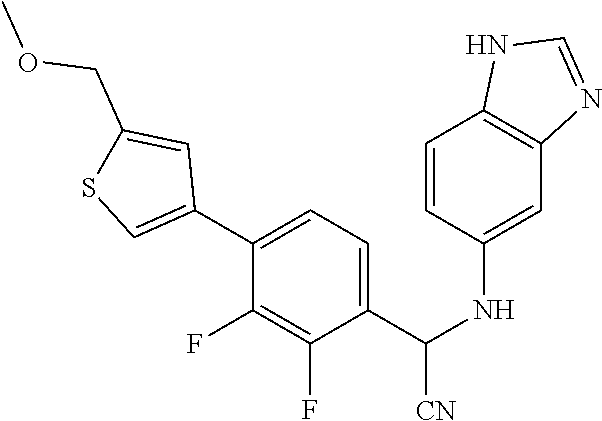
C1(C2=CSC(COC)=C2)=CC=C(C(NC2=CC3=C(C=C2)NC=N3)[CN])C(F)=C1F
